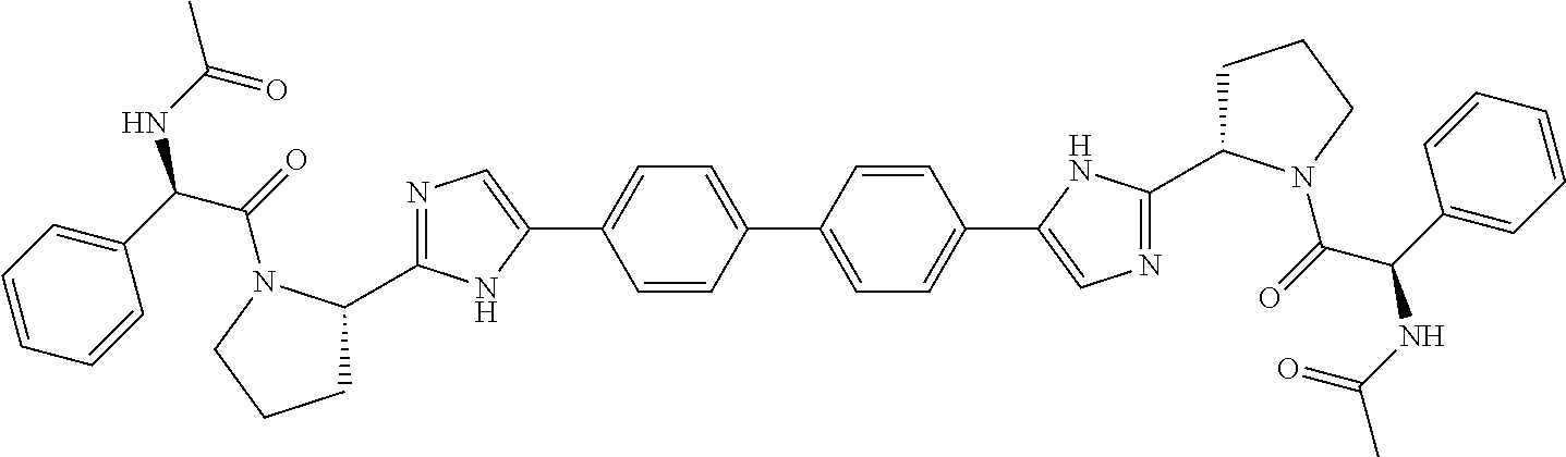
C1=CC(C2=CC=C(C3=CN=C(C4CCCN4C(=O)C(C4=CC=CC=C4)NC(=O)C)N3)C=C2)=CC=C1C1=CN=C(C2CCCN2C(=O)C(C2=CC=CC=C2)NC(=O)C)N1
